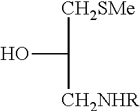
OC([CH2SMe])[CH2NHR]
